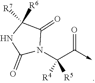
C1(=O)N(C(C(->C)=O)([R5])[R4])C(=O)C([R6])([R7])N1
